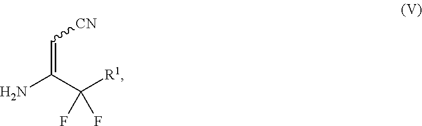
NC(=C[CN])C([R1])(F)F
